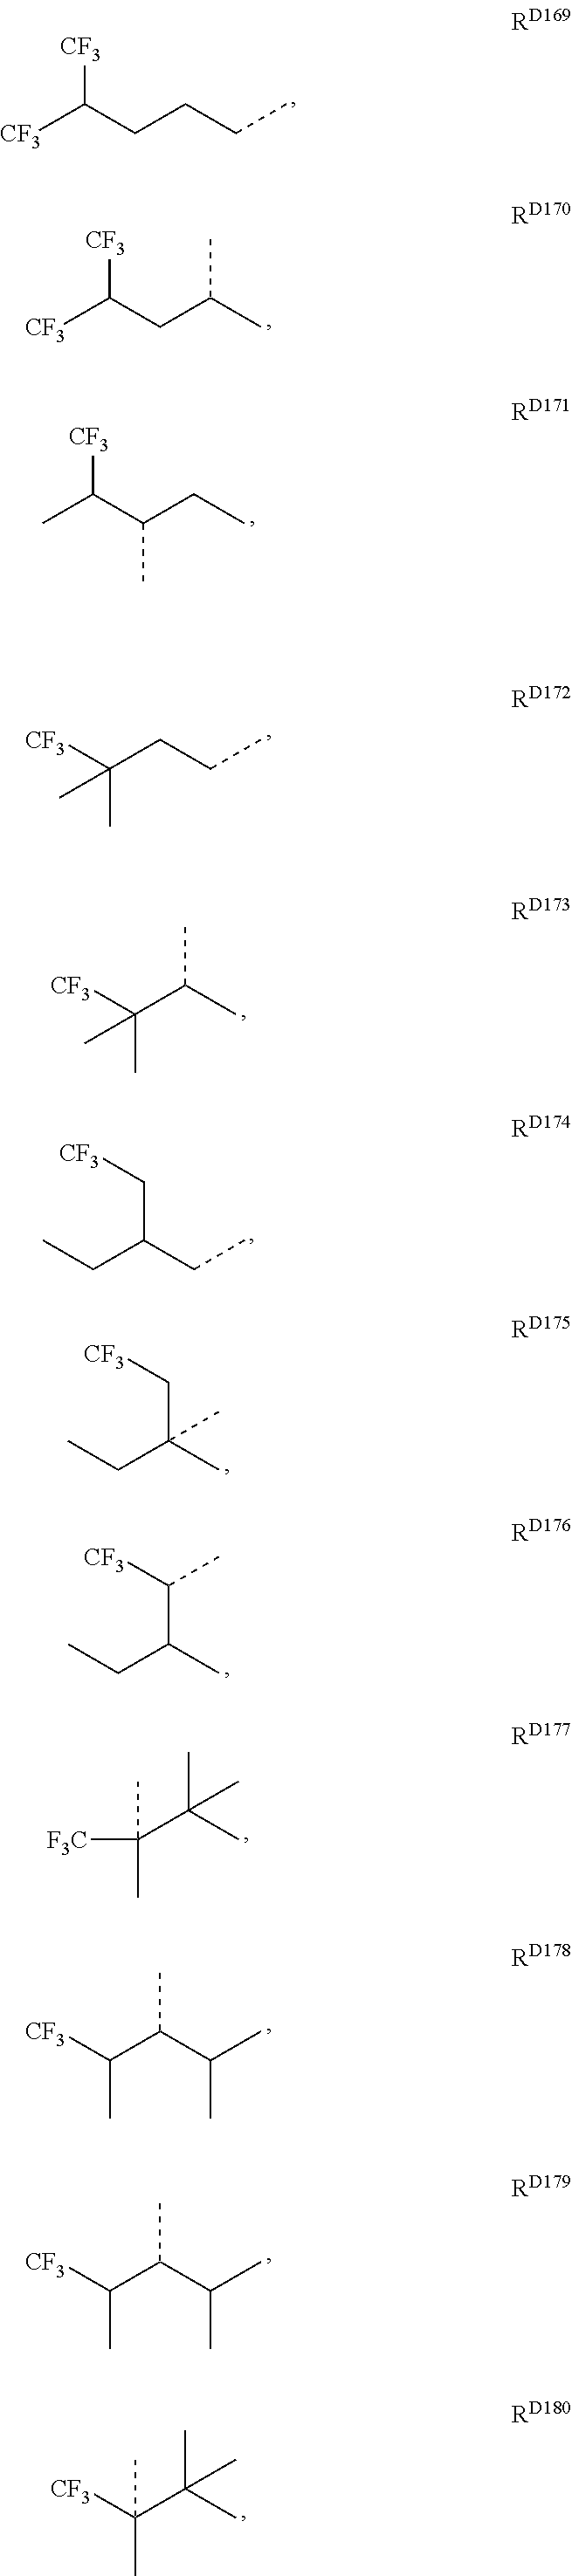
C(CCCC)([CF3])[CF3].C(CC(C)C)([CF3])[CF3].C(C(CC)C)(C)[CF3].C(CC)C(C)([CF3])C.C(C)(C(C)([CF3])C)C.CCC(CC)C[CF3].CCC(C)(C[CF3])C.CCC(C)C([CF3])C.C(C)(C([F3C])(C)C)(C)C.C(C(C)C)(C([CF3])C)C.C(C(C)C)(C([CF3])C)C.C(C)(C([CF3])(C)C)(C)C
